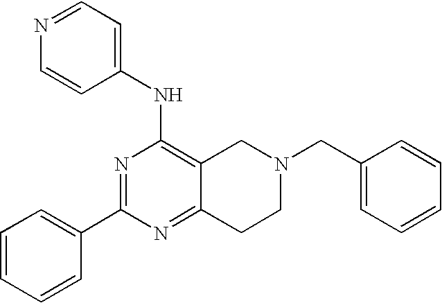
N1=C(C2=CC=CC=C2)N=C2C(=C1NC1=CC=NC=C1)CN(CC1=CC=CC=C1)CC2
